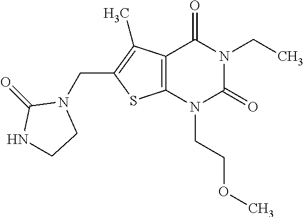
C12=C(N(CCOC)C(=O)N(CC)C1=O)SC(CN1C(=O)NCC1)=C2C
